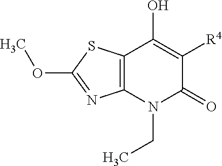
C12=C(N(CC)C(=O)C([R4])=C1O)N=C(OC)S2
